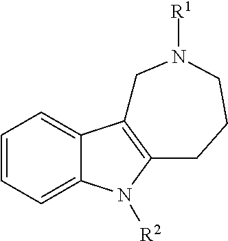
C1=CC=C2C(=C1)C1=C(N2[R2])CCCN([R1])C1
